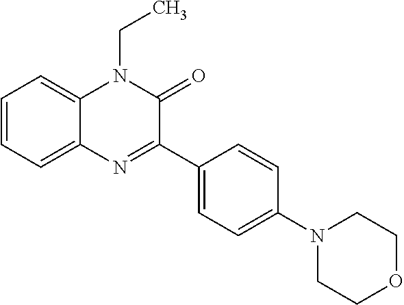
C12=CC=CC=C1N(CC)C(=O)C(C1=CC=C(N3CCOCC3)C=C1)=N2
